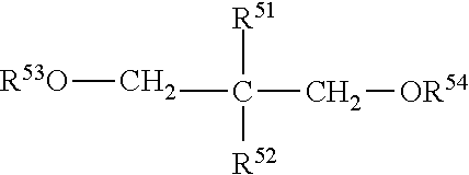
[R53O]CC(C[OR54])([R51])[R52]
